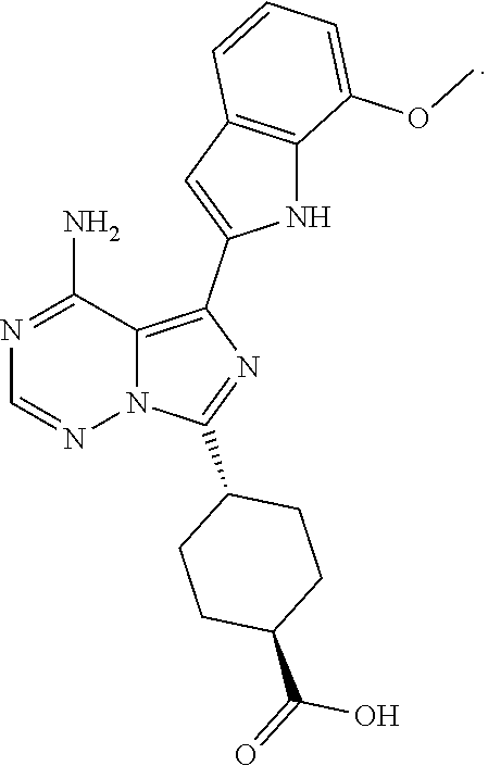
N12C(=C(C3=CC4=C(N3)C(OC)=CC=C4)N=C1C1CCC(C(=O)O)CC1)C(N)=NC=N2
